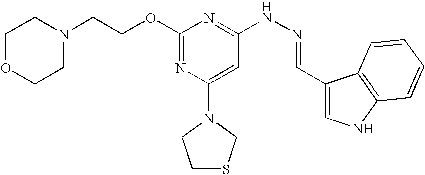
C1(OCCN2CCOCC2)=NC(N2CCSC2)=CC(NN=CC2=CNC3=C2C=CC=C3)=N1
